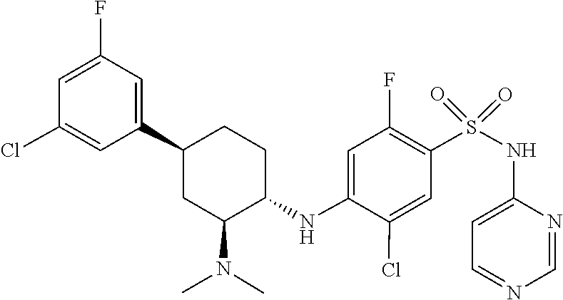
C1=NC(NS(=O)(=O)C2=C(F)C=C(NC3CCC(C4=CC(F)=CC(Cl)=C4)CC3N(C)C)C(Cl)=C2)=CC=N1
